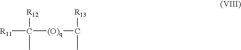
[R11]C([R12])(C)[(O)q]C(C)[R13]
